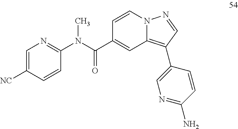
C1=CN2C(=C(C3=CN=C(N)C=C3)C=N2)C=C1C(N(C1=NC=C([NC])C=C1)C)=O
